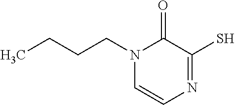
C(CN1C=CN=C(S)C1=O)CC
